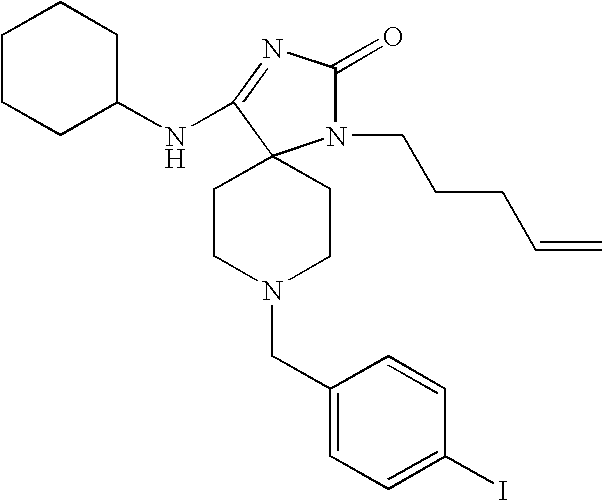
N1(CC2=CC=C(I)C=C2)CCC2(CC1)N(CCCC=C)C(=O)N=C2NC1CCCCC1
